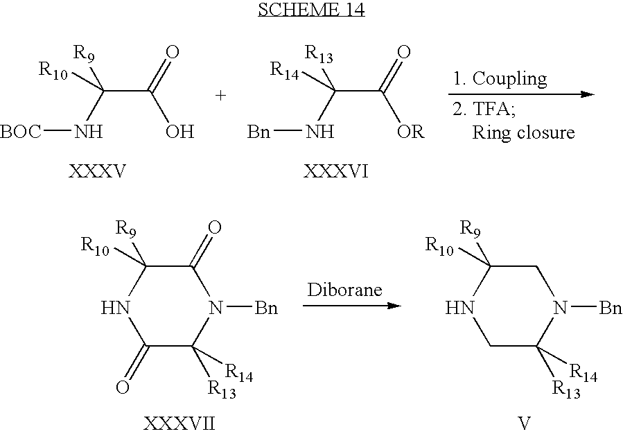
[R9]C(C(=O)O)(N[BOC])[R10].[R13]C(C(=O)[OR])(N[Bn])[R14].[R9]C1([R10])C(=O)N([Bn])C([R13])([R14])C(=O)N1.[R9]C1([R10])CN([Bn])C([R13])([R14])CN1.[V]
